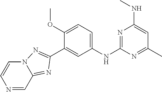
C1(NC2=NC(NC)=CC(C)=N2)=CC=C(OC)C(C2=NN3C(=N2)C=NC=C3)=C1
